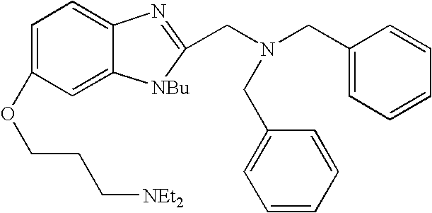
C1=C(OCCC[NEt2])C=C2C(=C1)N=C(CN(CC1=CC=CC=C1)CC1=CC=CC=C1)[NBu]2
